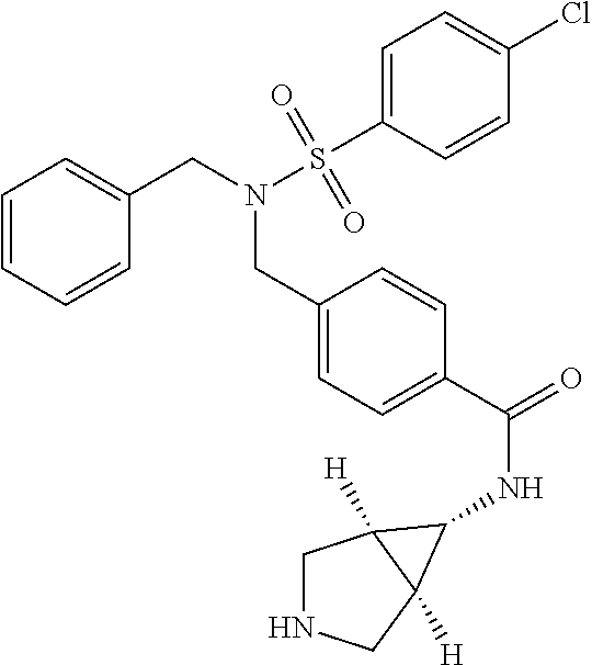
C1=CC=CC(CN(S(C2=CC=C(Cl)C=C2)(=O)=O)CC2=CC=C(C(=O)NC3C4([H])CNCC43[H])C=C2)=C1
